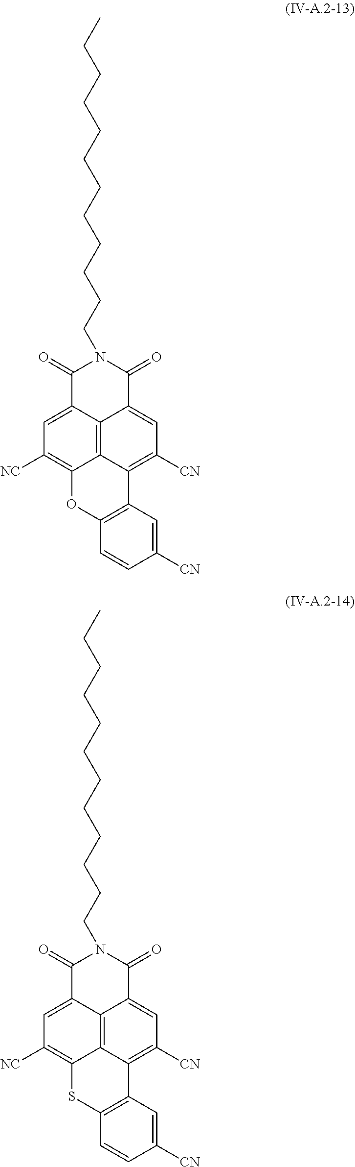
N1(CCCCCCCCCCCC)C(=O)C2=CC([NC])=C3C4=C2C(=CC([CN])=C4C2=C(O3)C=CC([CN])=C2)C1=O.N1(CCCCCCCCCCCC)C(=O)C2=CC([NC])=C3C4=C2C(=CC([CN])=C4C2=C(S3)C=CC([CN])=C2)C1=O
